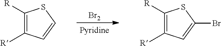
[Br2].C1([R])=C([R])C=CS1.C1([R])=C([R])C=C(Br)S1
